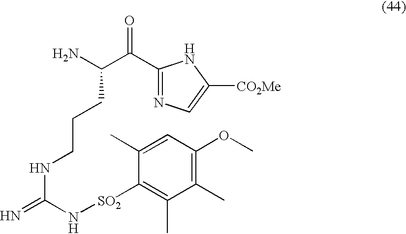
NC(C(=O)C1=NC=C([CO2Me])N1)CCCNC(=N)N[SO2]C1=C(C)C(C)=C(OC)C=C1C
